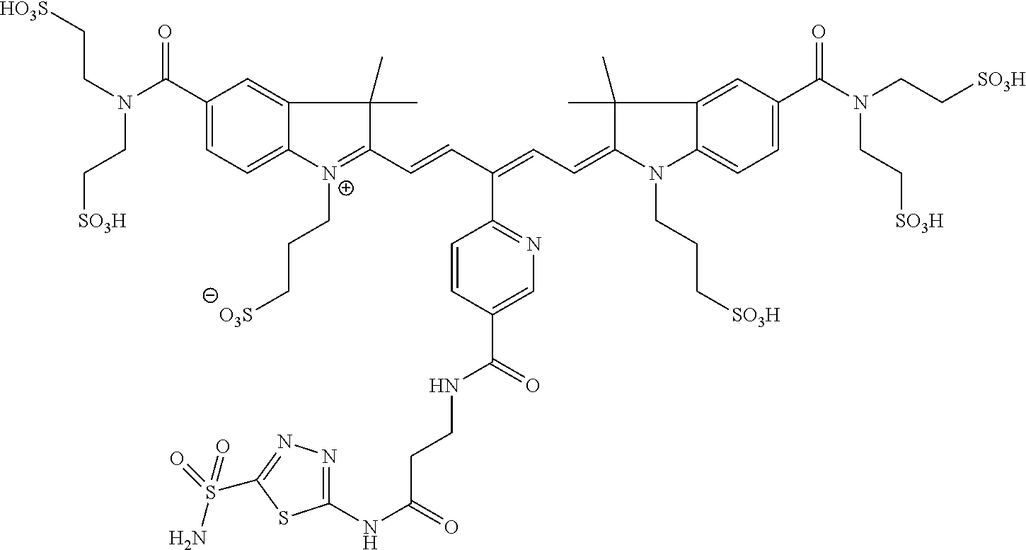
C1(C(N(CC[HO3S])CC[SO3H])=O)=CC=C2C(=C1)C(C)(C)C(C=CC(=CC=C1N(CCC[SO3H])C3=CC=C(C(N(CC[SO3H])CC[SO3H])=O)C=C3C1(C)C)C1=NC=C(C(=O)NCCC(NC3=NN=C(S(=O)(N)=O)S3)=O)C=C1)=[N+]2CCC[O3S]
